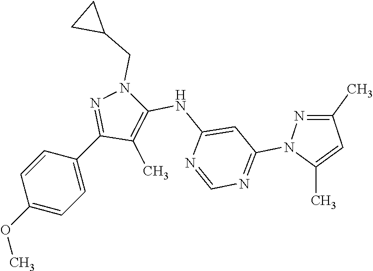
C1=CC(OC)=CC=C1C1=NN(CC2CC2)C(NC2=CC(N3N=C(C)C=C3C)=NC=N2)=C1C
